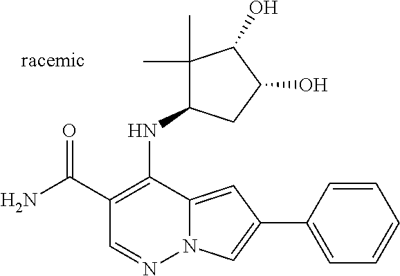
N12C(=CC(C3=CC=CC=C3)=C1)C(NC1C(C)(C)C(O)C(O)C1)=C(C(N)=O)C=N2
